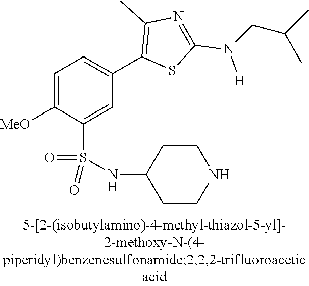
C1=C([MeO])C(S(NC2CCNCC2)(=O)=O)=CC(C2=C(C)N=C(N([H])CC(C)C)S2)=C1
